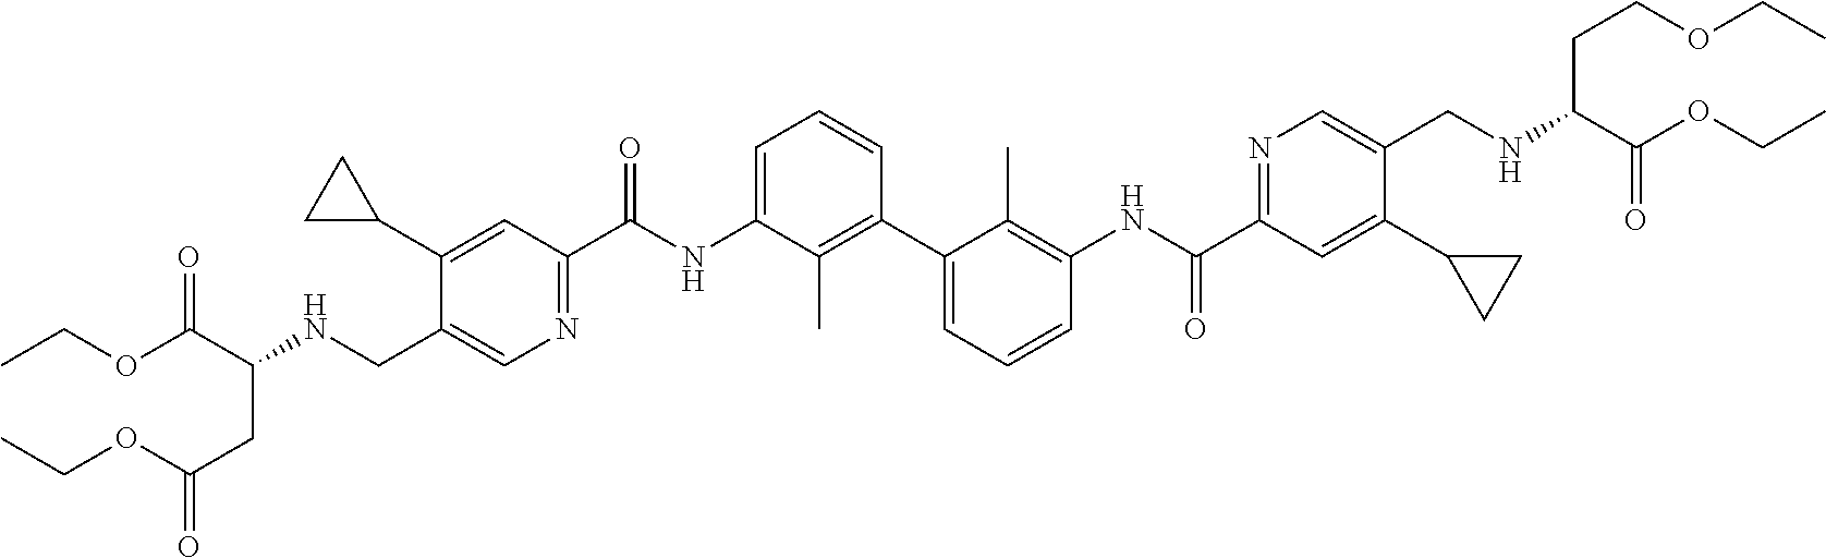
C1(C2CC2)=CC(C(NC2=CC=CC(C3=CC=CC(NC(C4=NC=C(CNC(C(OCC)=O)CCOCC)C(C5CC5)=C4)=O)=C3C)=C2C)=O)=NC=C1CNC(C(OCC)=O)CC(OCC)=O
